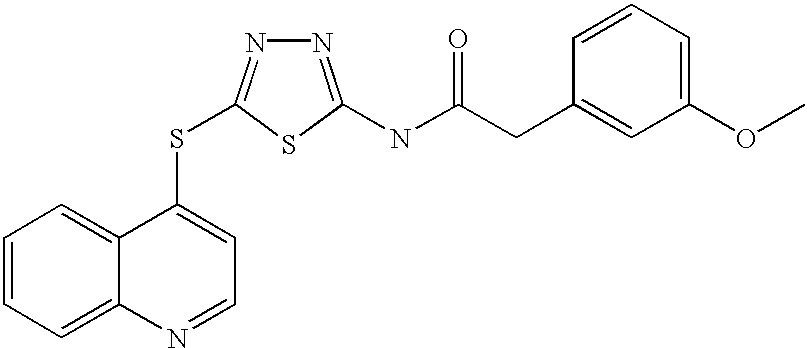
C1=CC=C2C(=C1)C(SC1=NN=C(NC(=O)CC3=CC(OC)=CC=C3)S1)=CC=N2
